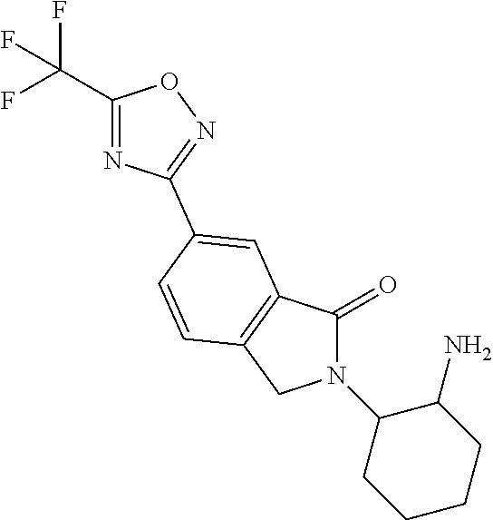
C1(=O)N(C2CCCCC2N)CC2=C1C=C(C1=NOC(C(F)(F)F)=N1)C=C2
